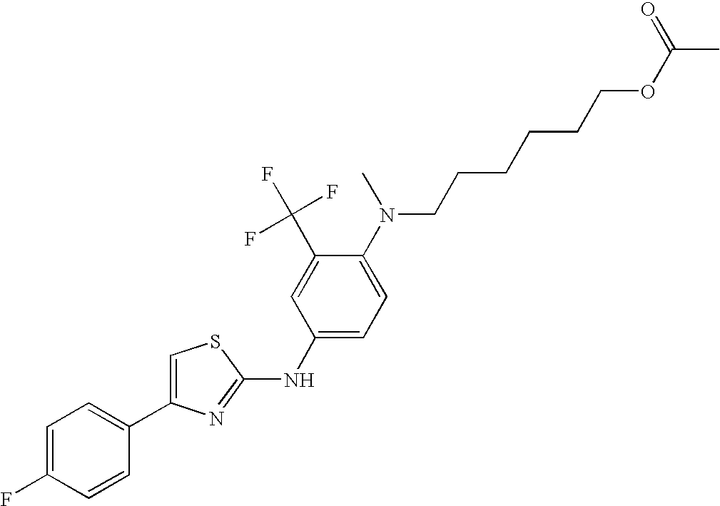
C1=C(F)C=CC(C2=CSC(NC3=CC=C(N(C)CCCCCCOC(C)=O)C(C(F)(F)F)=C3)=N2)=C1
